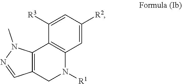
C1([R3])=CC([R2])=CC2=C1C1=C(CN2[R1])C=NN1C
